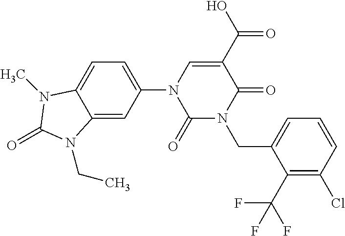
C1(=O)N(CC2=CC=CC(Cl)=C2C(F)(F)F)C(=O)C(C(O)=O)=CN1C1=CC=C2C(=C1)N(CC)C(=O)N2C
